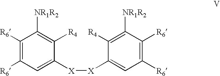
C1([R6])=C([R6])C=C([X][X]C2=CC([R6])=C([R6])C([NR1R2])=C2[R4])C([R4])=C1[NR1R2]
